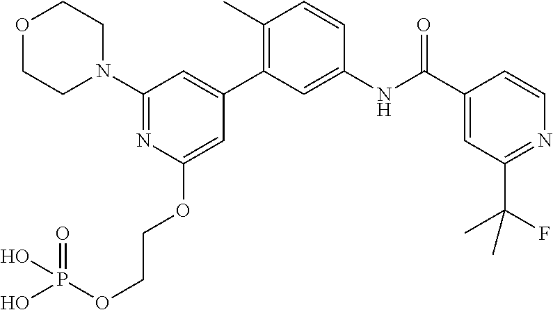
O1CCN(C2=NC(OCCOP(=O)(O)O)=CC(C3=C(C)C=CC(NC(C4=CC(C(C)(F)C)=NC=C4)=O)=C3)=C2)CC1
